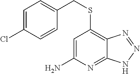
C1(Cl)=CC=C(CSC2=C3C(=NC(N)=C2)NN=N3)C=C1
